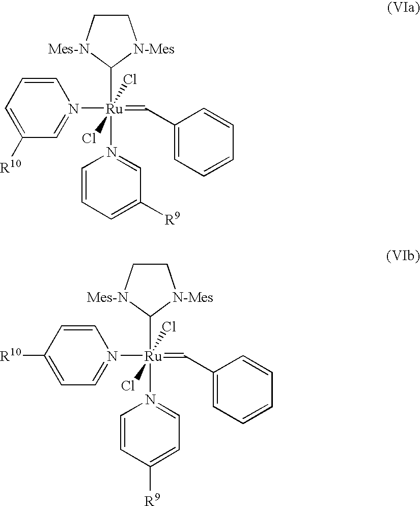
C1([Ru](=CC2=CC=CC=C2)(N2=CC([R9])=CC=C2)(Cl)(Cl)N2=CC([R10])=CC=C2)[N-Mes]CC[Mes-N]1.C1([Ru](=CC2=CC=CC=C2)(N2=CC=C([R9])C=C2)(Cl)(Cl)N2=CC=C([R10])C=C2)[N-Mes]CC[Mes-N]1
